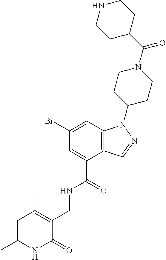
C12=C(C=C(Br)C=C1C(=O)NCC1=C(C)C=C(C)NC1=O)N(C1CCN(C(C3CCNCC3)=O)CC1)N=C2
